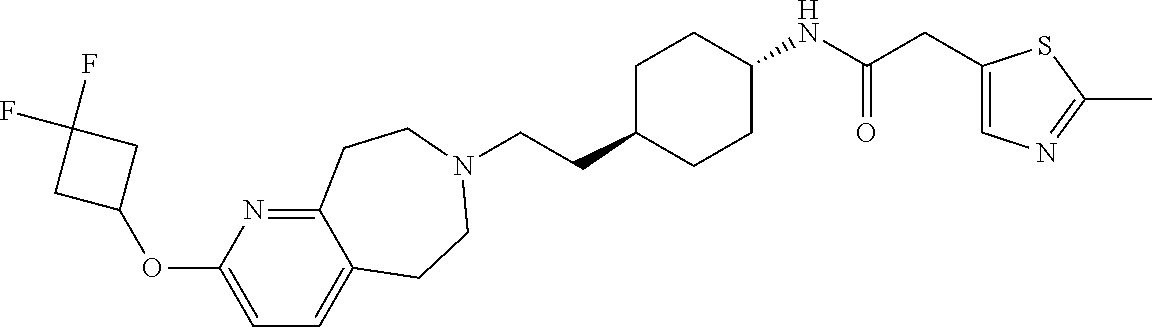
C(CC1CCC(NC(CC2=CN=C(C)S2)=O)CC1)N1CCC2=CC=C(OC3CC(F)(F)C3)N=C2CC1
